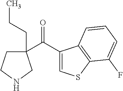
C1(C(=O)C2(CCC)CCNC2)=CSC2=C1C=CC=C2F
